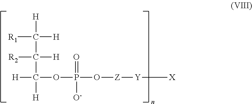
[H]C(C(C([H])(OP(=O)([O-])O[Z][Y][X])[H])([R2])[H])([R1])[H]
